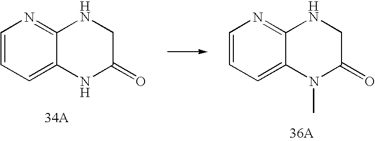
C1=CC=C2C(=N1)NCC(=O)N2.C1=CC=C2C(=N1)NCC(=O)N2C.[36A]
